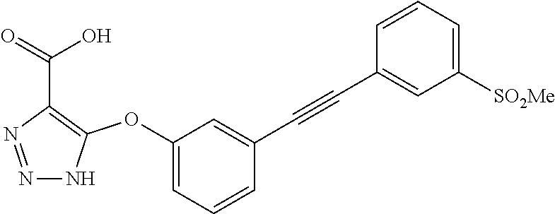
C1(OC2=C(C(=O)O)N=NN2)=CC=CC(C#CC2=CC([SO2Me])=CC=C2)=C1
